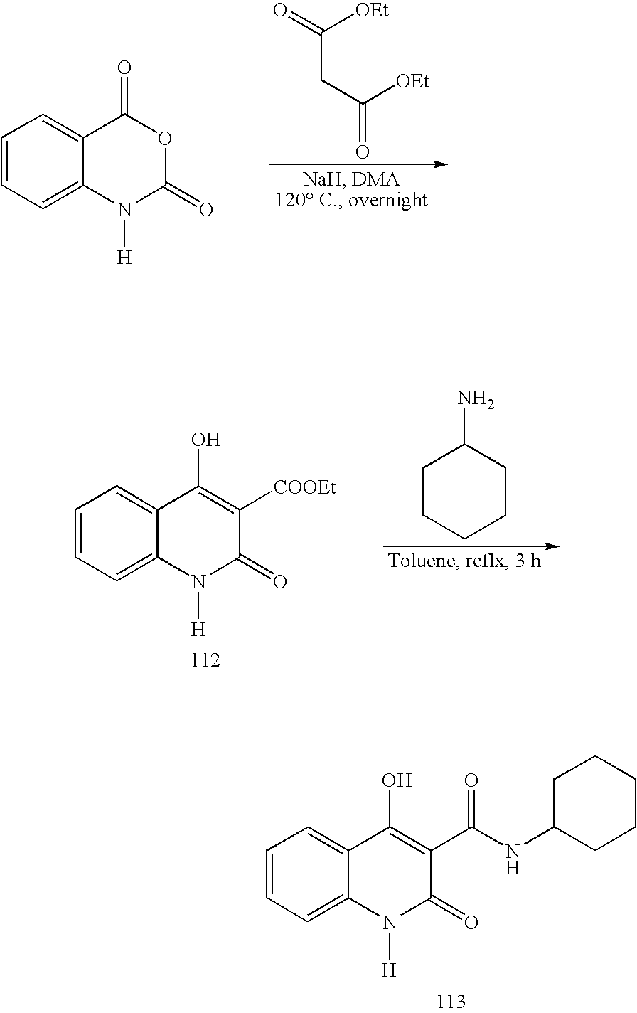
C1(=O)C2=CC=CC=C2N([H])C(=O)O1.C(CC(=O)[OEt])(=O)[OEt].C1(O)=C([COOEt])C(=O)N([H])C2=CC=CC=C12.C1CCCCC1N.C1(O)=C(C(NC2CCCCC2)=O)C(=O)N([H])C2=CC=CC=C12
